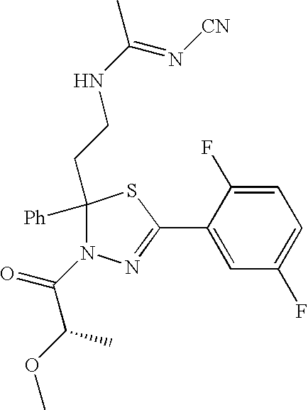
C1=C(F)C(C2=NN(C(C(OC)C)=O)C([Ph])(CCNC(C)=N[CN])S2)=CC(F)=C1
